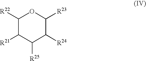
C1([R23])OC([R22])C([R21])C([R25])C1[R24]
